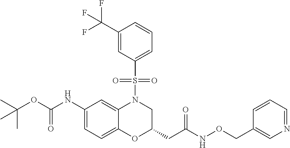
C1(NC(OC(C)(C)C)=O)=CC=C2C(=C1)N(S(C1=CC=CC(C(F)(F)F)=C1)(=O)=O)CC(CC(NOCC1=CN=CC=C1)=O)O2
